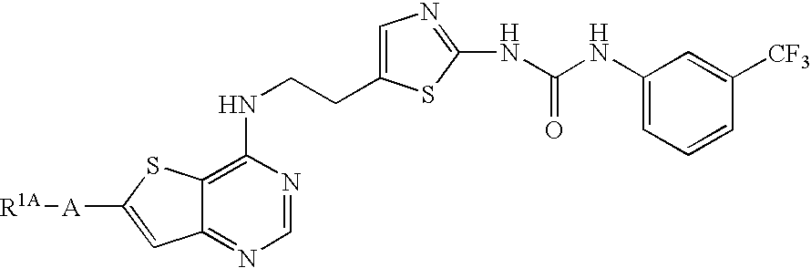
C1(NCCC2=CN=C(NC(NC3=CC=CC([CF3])=C3)=O)S2)=C2C(=NC=N1)C=C([A][R1A])S2
